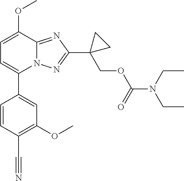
C1=C(OC)C2=NC(C3(COC(N(CC)CC)=O)CC3)=NN2C(C2=CC(OC)=C(C#N)C=C2)=C1
